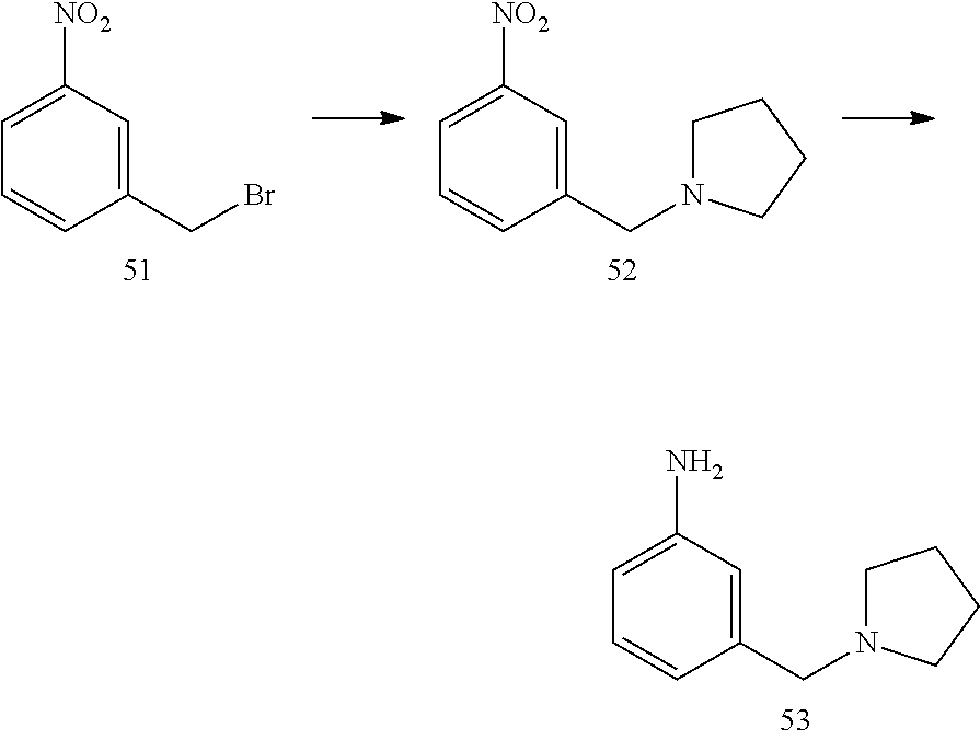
C1=C(N)C=C(CN2CCCC2)C=C1.C1=C([NO2])C=C(CBr)C=C1.C1=C([NO2])C=C(CN2CCCC2)C=C1
